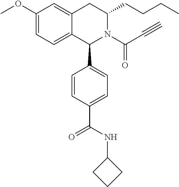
C1(OC)=CC=C2C(=C1)CC(CCCC)N(C(C#C)=O)C2C1=CC=C(C(NC2CCC2)=O)C=C1
